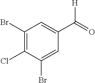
C1(Br)=C(Cl)C(Br)=CC(C(=O)[H])=C1
